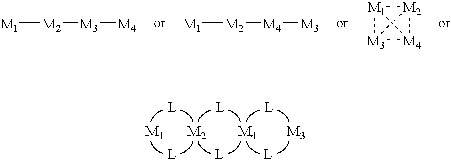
[M1].[M2].[M4].[M3].[M1][M2][M3][M4].[M1][M2][M4][M3].[M1]12[M2]3[M3]1[M4]23
